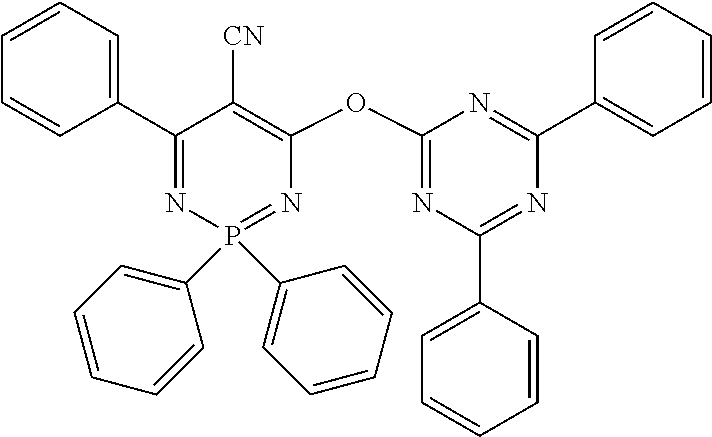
C1=CC=CC(C2=NP(C3=CC=CC=C3)(C3=CC=CC=C3)=NC(OC3=NC(C4=CC=CC=C4)=NC(C4=CC=CC=C4)=N3)=C2[CN])=C1
